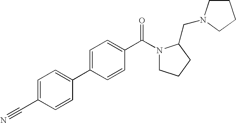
C1=C(C#N)C=CC(C2=CC=C(C(N3CCCC3CN3CCCC3)=O)C=C2)=C1
